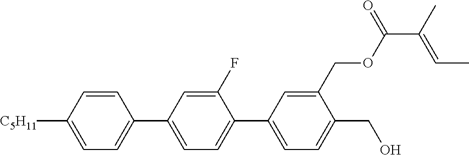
C1=CC([C5H11])=CC=C1C1=CC=C(C2=CC=C(CO)C(COC(C(=CC)C)=O)=C2)C(F)=C1
